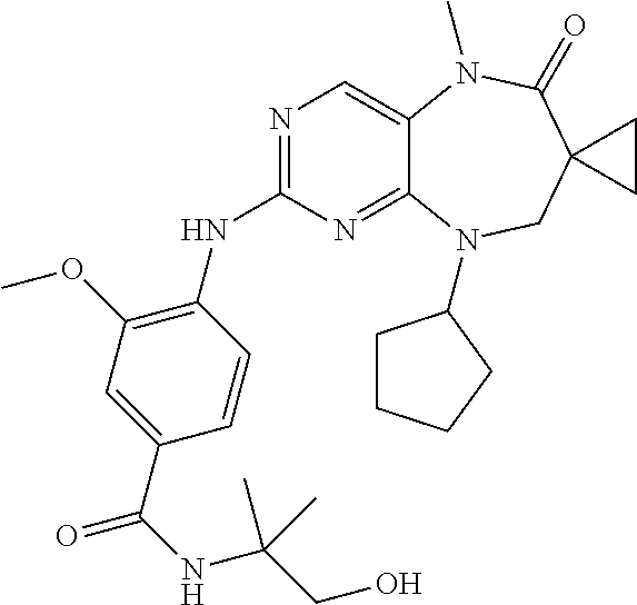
N1=C(NC2=C(OC)C=C(C(NC(CO)(C)C)=O)C=C2)N=C2C(=C1)N(C)C(=O)C1(CN2C2CCCC2)CC1
